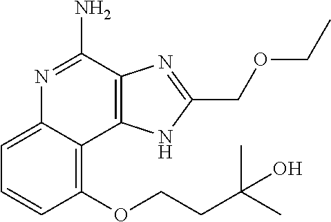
C1=C2C(=C(OCCC(C)(C)O)C=C1)C1=C(C(N)=N2)N=C(COCC)N1
